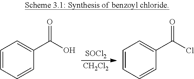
C1=CC=CC(C(O)=O)=C1.C1=CC=CC(C(Cl)=O)=C1.[SOCl2].[CH2Cl2]
